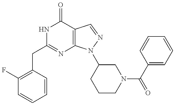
C1(CC2=NC3=C(C(=O)N2)C=NN3C2CCCN(C(C3=CC=CC=C3)=O)C2)=C(F)C=CC=C1
